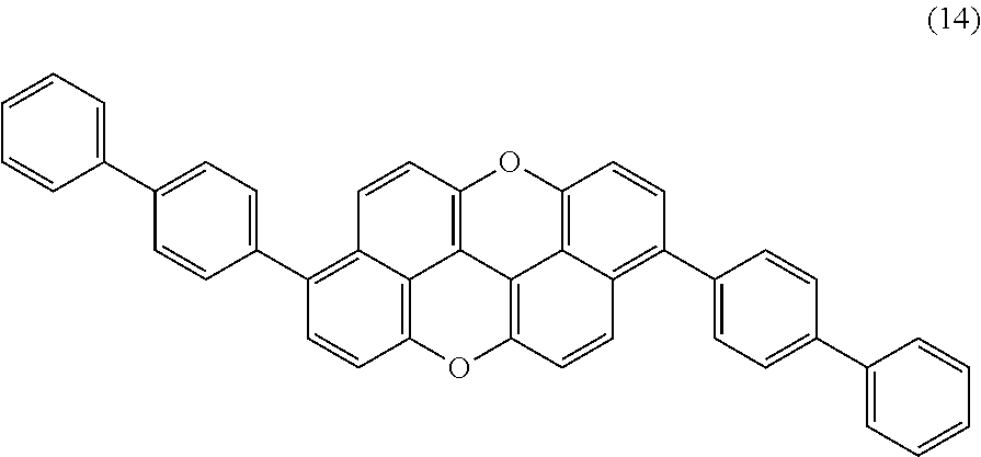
C1=CC2=C3C(=C1C1=CC=C(C4=CC=CC=C4)C=C1)C=CC1=C3C3=C(O2)C=CC2=C(C4=CC=C(C5=CC=CC=C5)C=C4)C=CC(=C32)O1
